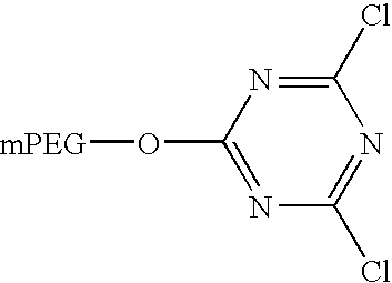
C1(O[mPEG])=NC(Cl)=NC(Cl)=N1
